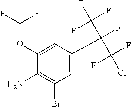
C1(OC(F)F)=CC(C(C(F)(F)F)(C(F)(F)Cl)F)=CC(Br)=C1N
